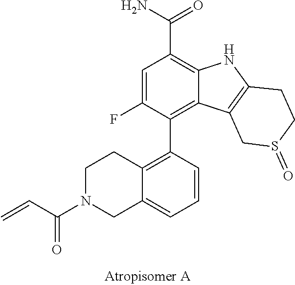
C12=C(C(=O)N)C=C(F)C(C3=C4CCN(C(C=C)=O)CC4=CC=C3)=C1C1=C(N2)CCS(=O)C1
